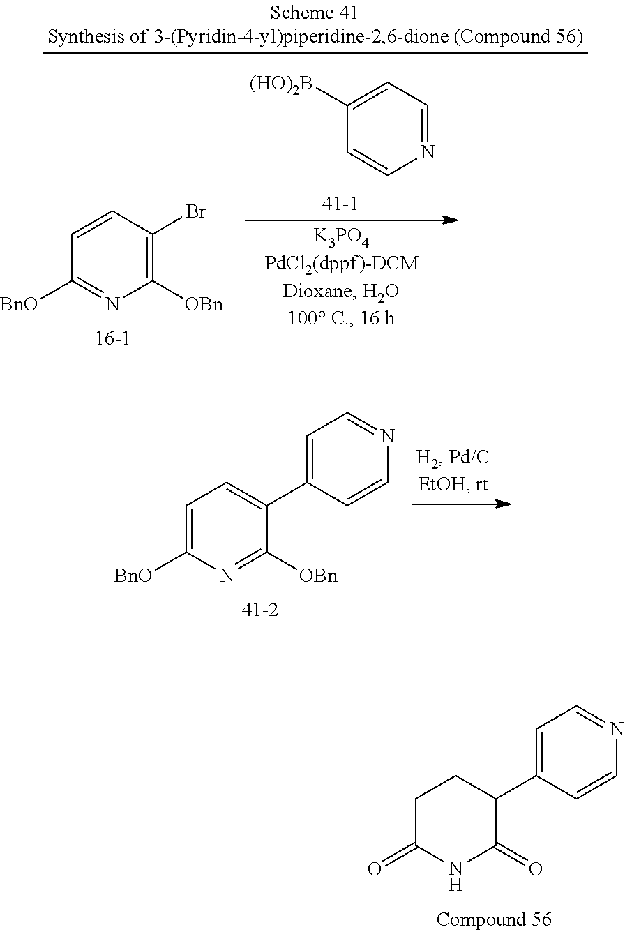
C1=C([(HO)2B])C=CN=C1.C1=CC(Br)=C([OBn])N=C1[BnO].C1=C([BnO])N=C([OBn])C(C2=CC=NC=C2)=C1.C1C(=O)NC(=O)C(C2=CC=NC=C2)C1
